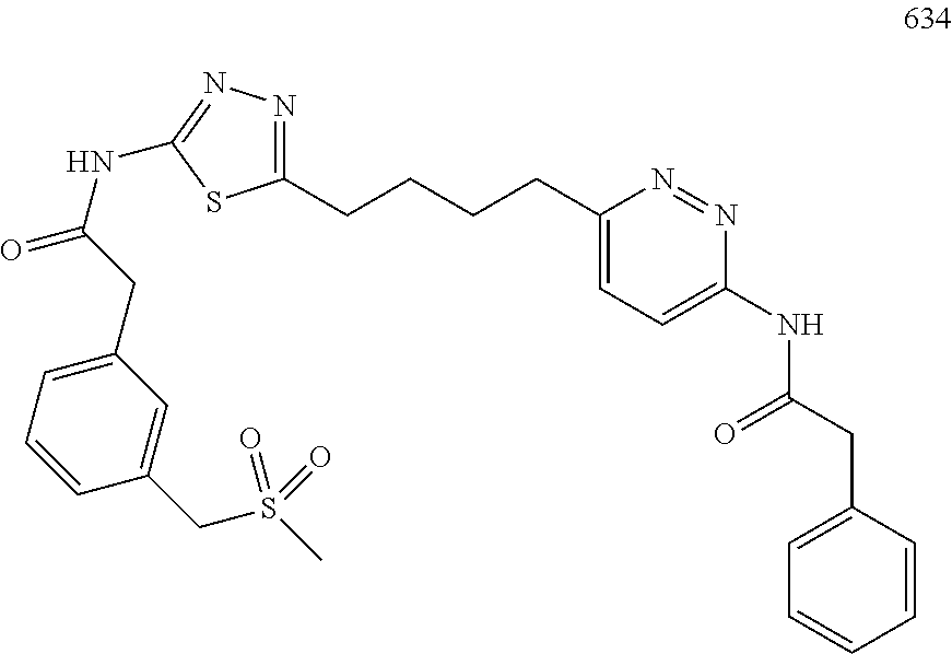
N(C1=NN=C(CCCCC2=CC=C(NC(CC3=CC=CC=C3)=O)N=N2)S1)C(=O)CC1=CC=CC(CS(C)(=O)=O)=C1
